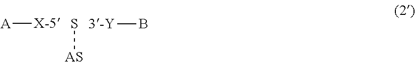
[AS]S.B[3-Y].[A][X-5]
